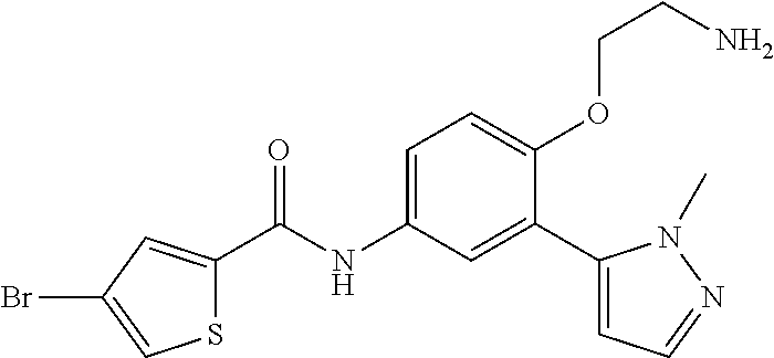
S1C(C(=O)NC2=CC=C(OCCN)C(C3=CC=NN3C)=C2)=CC(Br)=C1
